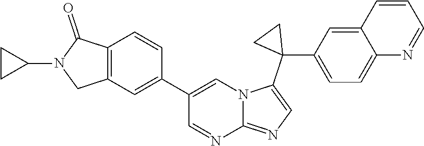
C12=C(C=C(C3=CN4C(=NC=C4C4(C5=CC=C6C(=C5)C=CC=N6)CC4)N=C3)C=C1)CN(C1CC1)C2=O
